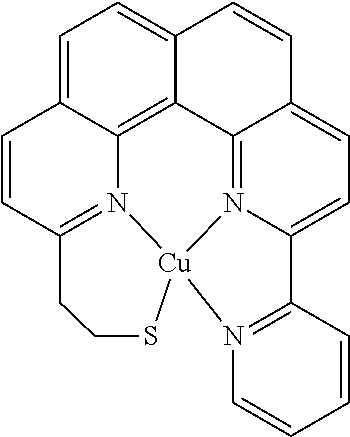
C1=C2C3=C4C(=C1)C=CC1=CC=C5N(=C41)[Cu]1(N3=C(C=C2)CCS1)N1=C5C=CC=C1
